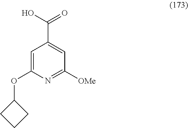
C1=C(OC2CCC2)N=C([OMe])C=C1C(O)=O
